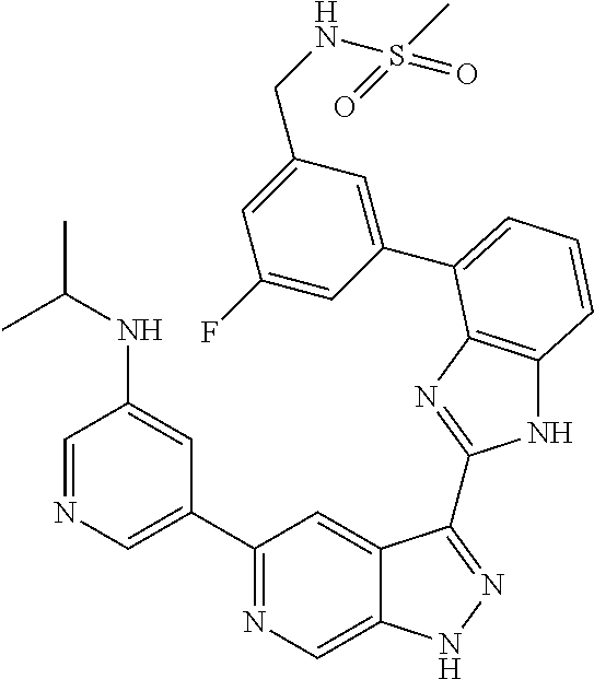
C1=NC=C(C2=NC=C3C(=C2)C(C2=NC4=C(N2)C=CC=C4C2=CC(CNS(C)(=O)=O)=CC(F)=C2)=NN3)C=C1NC(C)C
